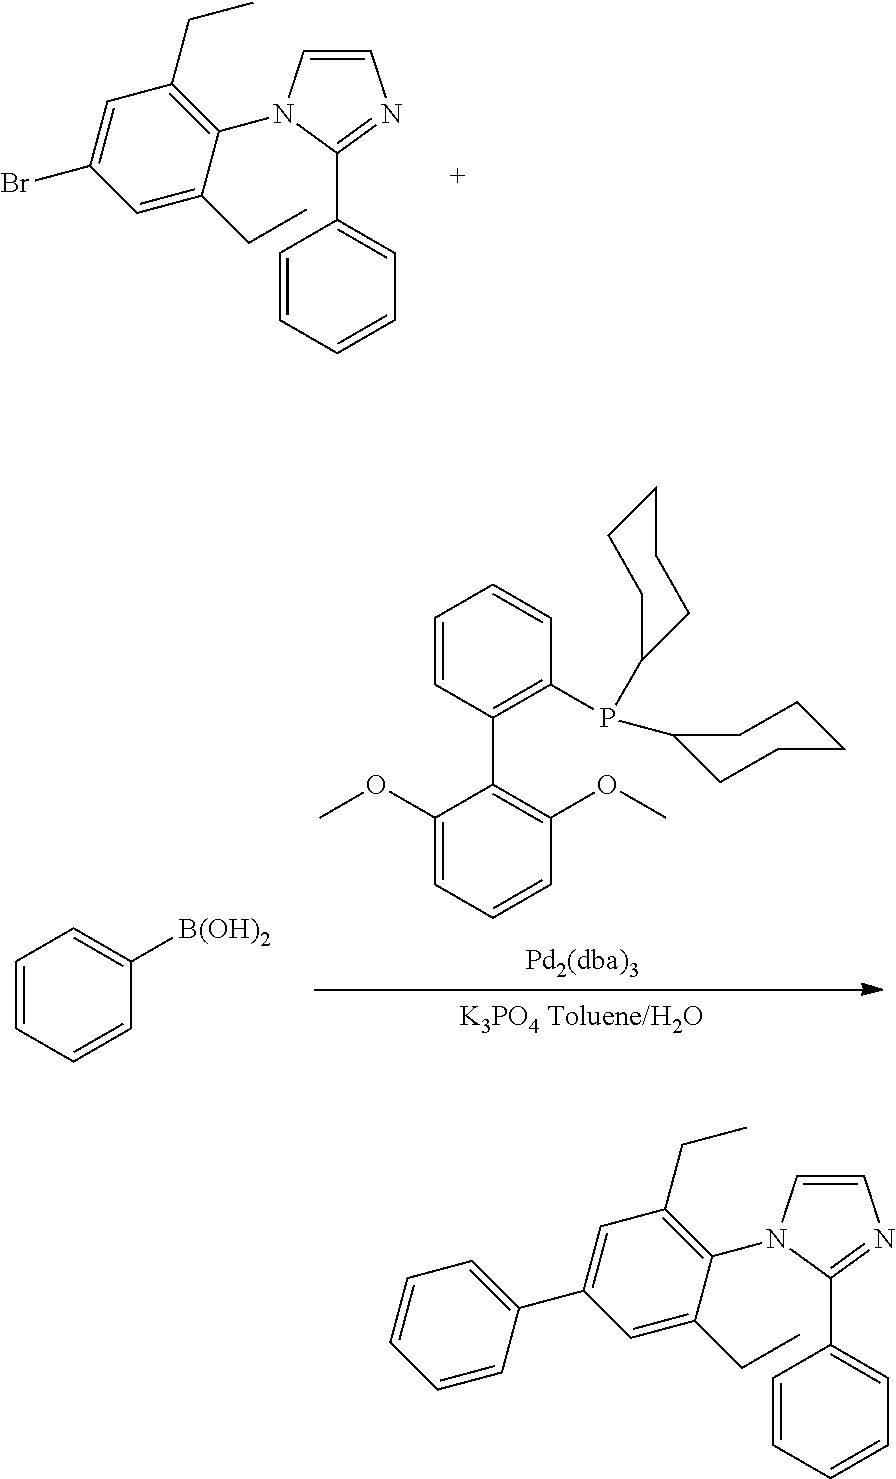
C1=CN(C2=C(CC)C=C(Br)C=C2CC)C(C2=CC=CC=C2)=N1.C1=CC=CC([B(OH)2])=C1.C1=CC(C2=C(OC)C=CC=C2OC)=C(P(C2CCCCC2)C2CCCCC2)C=C1.C1=CN(C2=C(CC)C=C(C3=CC=CC=C3)C=C2CC)C(C2=CC=CC=C2)=N1
